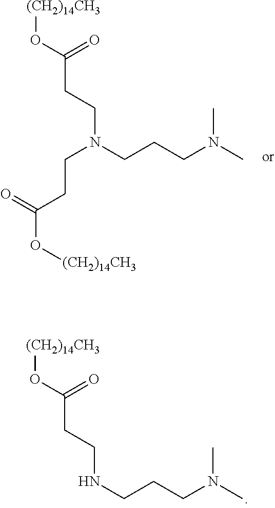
[(CH2)14CH3]OC(CCN(CCCN(C)C)CCC(O[(CH2)14CH3])=O)=O.[(CH2)14CH3]OC(CCNCCCN(C)C)=O
